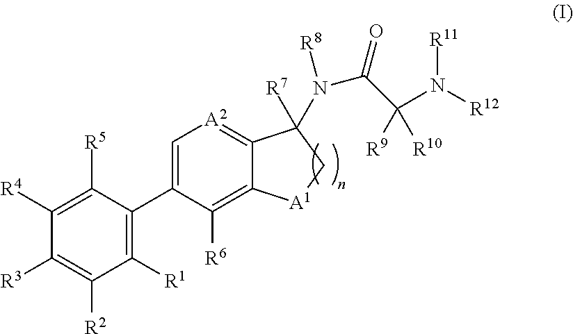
C1([R4])=C([R5])C(C2=C[A2]=C3C(=C2[R6])[A1]CC3(N(C(C(N([R12])[R11])([R9])[R10])=O)[R8])[R7])=C([R1])C([R2])=C1[R3]
